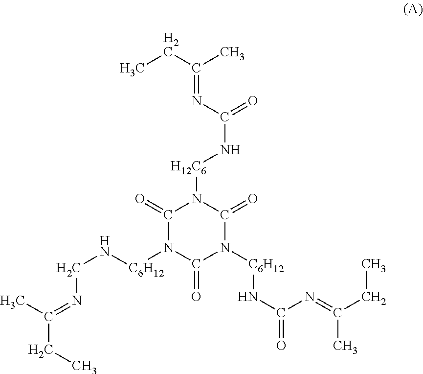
C1(=O)N([H12C6]NC(=O)N=C(CC)C)C(=O)N([C6H12]NC(=O)N=C(CC)C)C(=O)N1[C6H12]NCN=C(CC)C
